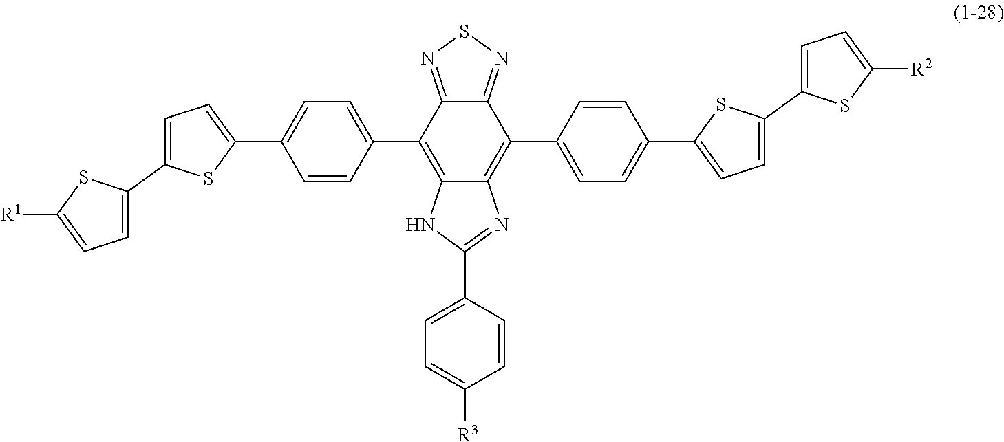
C12=C(C3=CC=C(C4=CC=C(C5=CC=C([R1])S5)S4)C=C3)C3=NSN=C3C(C3=CC=C(C4=CC=C(C5=CC=C([R2])S5)S4)C=C3)=C1N=C(C1=CC=C([R3])C=C1)N2
